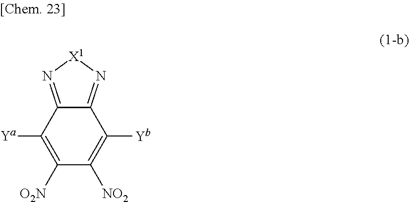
C12=N[X1]N=C1C([Yb])=C([NO2])C([O2N])=C2[Ya]
